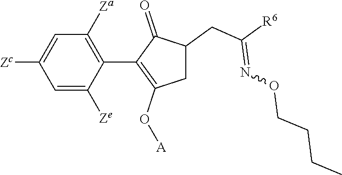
C1=C([Ze])C(C2=C(O[A])CC(CC([R6])=NOCCCC)C2=O)=C([Za])C=C1[Zc]
